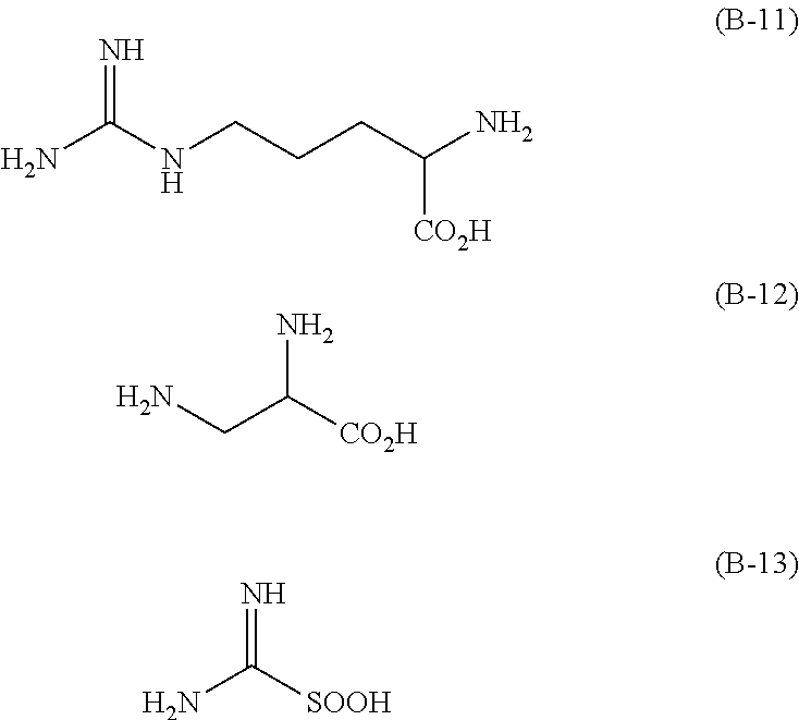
NC(NCCCC(N)[CO2H])=N.NCC([CO2H])N.N=C([SOOH])N
